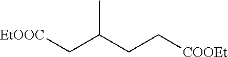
[EtOOC]CC(CC[COOEt])C
